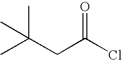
C(Cl)(=O)CC(C)(C)C
